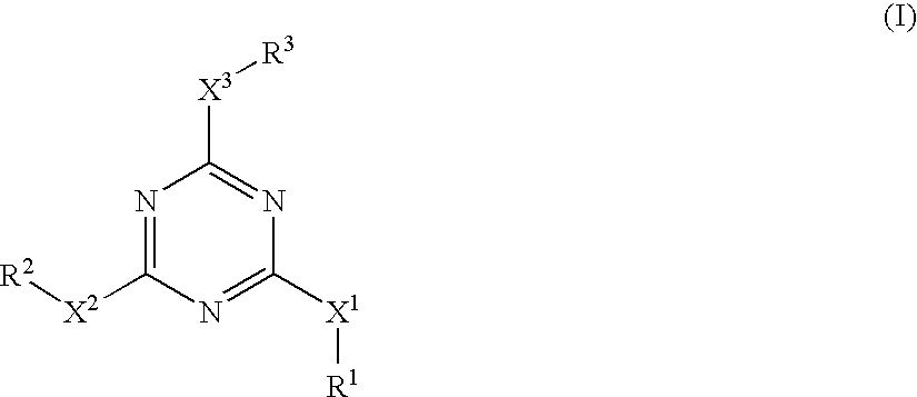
N1=C([X2][R2])N=C([X1][R1])N=C1[X3][R3]
